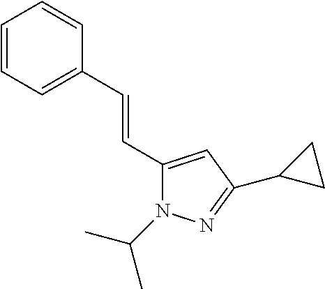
C1(C=CC2=CC=CC=C2)=CC(C2CC2)=NN1C(C)C
